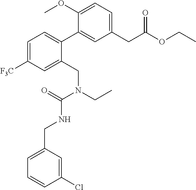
COC1=CC=C(CC(OCC)=O)C=C1C1=CC=C([F3C])C=C1CN(CC)C(=O)NCC1=CC=CC(Cl)=C1
